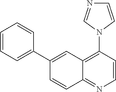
C1(C2=CC=CC=C2)=CC2=C(N3C=CN=C3)C=CN=C2C=C1
